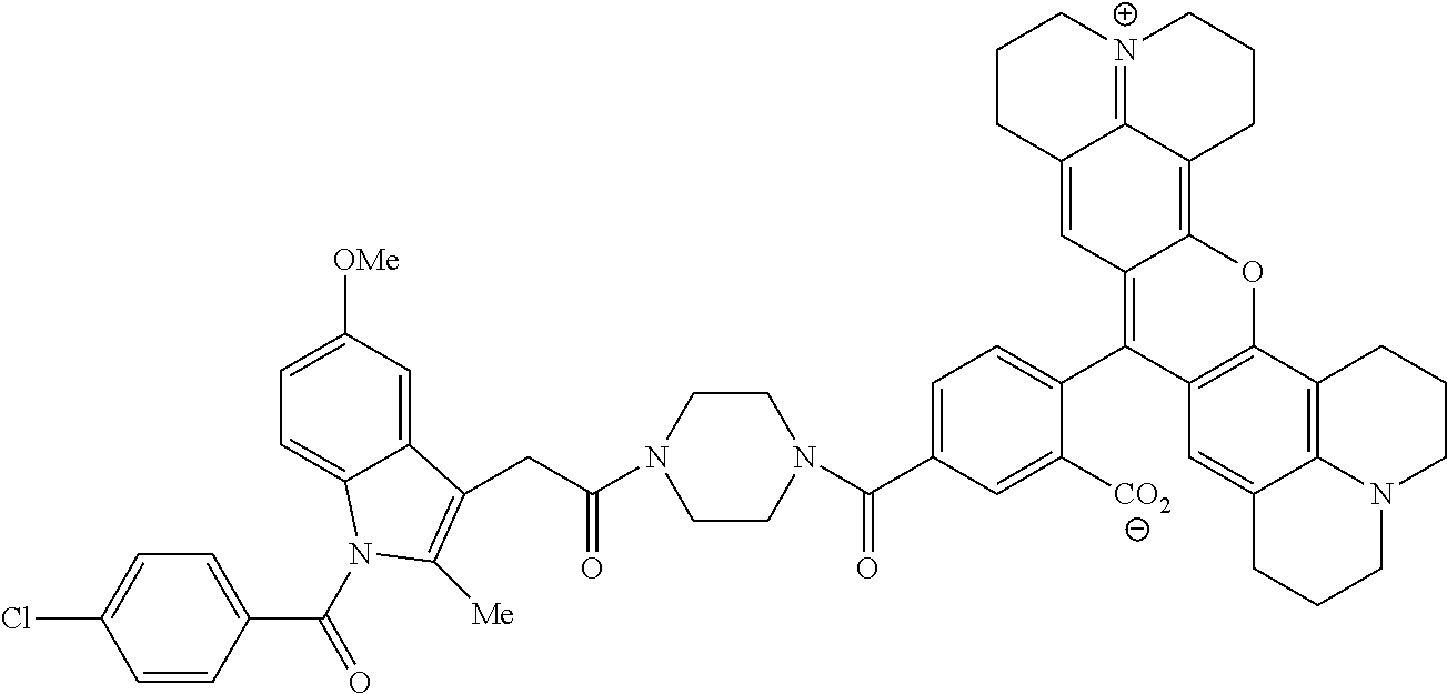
N1(C(CC2=C([Me])N(C(=O)C3=CC=C(Cl)C=C3)C3=CC=C([OMe])C=C32)=O)CCN(C(C2=CC=C(C3=C4C(=C5C6=[N+](CCCC6=C4)CCC5)OC4=C3C=C3C5=C4CCCN5CCC3)C([CO2])=C2)=O)CC1
